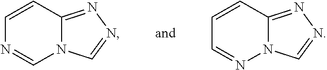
C1=CC2=NN=CN2C=N1.C1=CC2=NN=CN2N=C1
